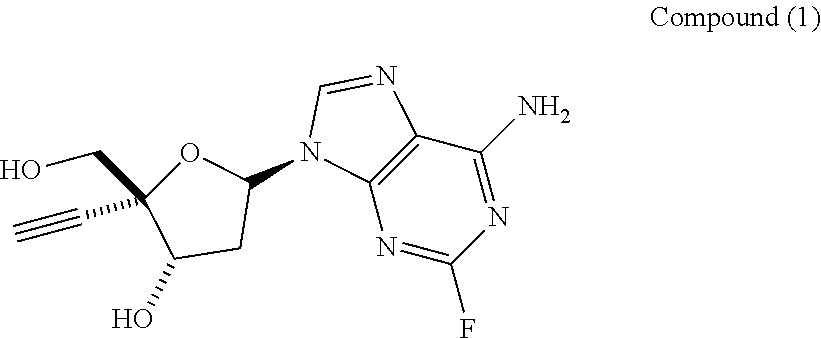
N1=C(F)N=C(N)C2=C1N(C1OC(CO)(C#C)C(O)C1)C=N2
